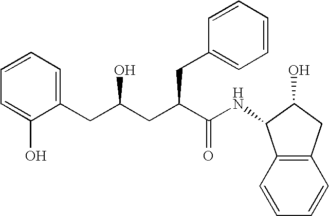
C12=C(C=CC=C1)C(NC(C(CC(CC1=CC=CC=C1O)O)CC1=CC=CC=C1)=O)C(O)C2
